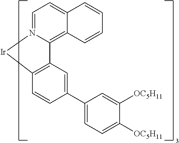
C1=N2C(=C3C(=C1)C=CC=C3)C1=C([Ir]2)C=CC(C2=CC=C([OC5H11])C([OC5H11])=C2)=C1
